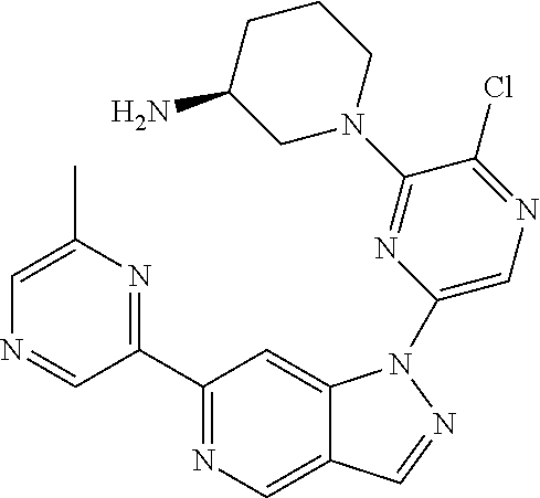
C1(C2=NC(C)=CN=C2)=NC=C2C(=C1)N(C1=CN=C(Cl)C(N3CCCC(N)C3)=N1)N=C2
